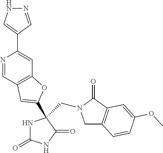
C1C2=C(C(=O)N1CC1(C3=CC4=C(C=C(C5=CNN=C5)N=C4)O3)NC(=O)NC1=O)C=C(OC)C=C2
